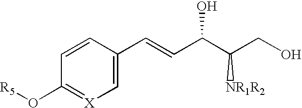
C1=CC(O[R5])=[X]C=C1C=CC(C(CO)[NR1R2])O
